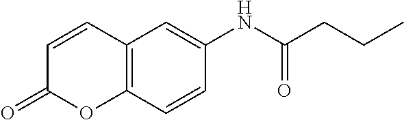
C1=CC2=C(OC1=O)C=CC(NC(=O)CCC)=C2
